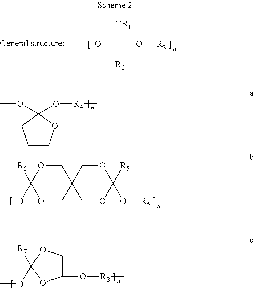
C1COC(OC)(O[R4]C)C1.O1CC2(COC1([R5])OC)COC(O[R5]C)([R5])OC2.C1(O[R8]C)COC([R7])(OC)O1.COC(O[R3]C)([OR1])[R2]
